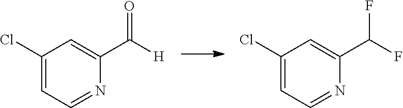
C1(Cl)=CC=NC(C([H])=O)=C1.C1(Cl)=CC=NC(C(F)F)=C1
